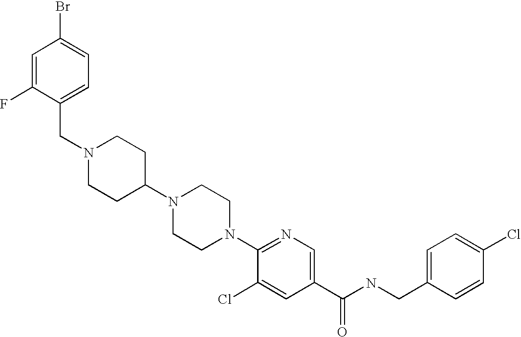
C(N1CCC(N2CCN(C3=NC=C(C(NCC4=CC=C(Cl)C=C4)=O)C=C3Cl)CC2)CC1)C1=CC=C(Br)C=C1F
